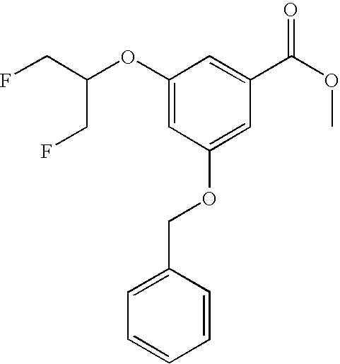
C(OC1=CC(OCC2=CC=CC=C2)=CC(C(=O)OC)=C1)(CF)CF
